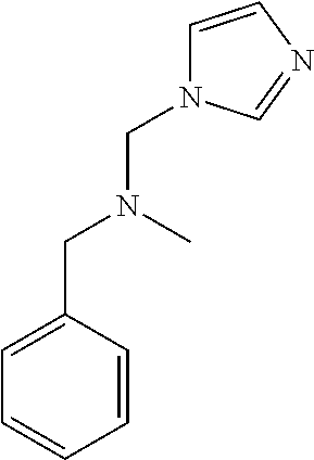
C1=CC(CN(CN2C=CN=C2)C)=CC=C1
